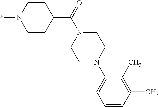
C1CN(*)CCC1C(=O)N1CCN(C2=CC=CC(C)=C2C)CC1
